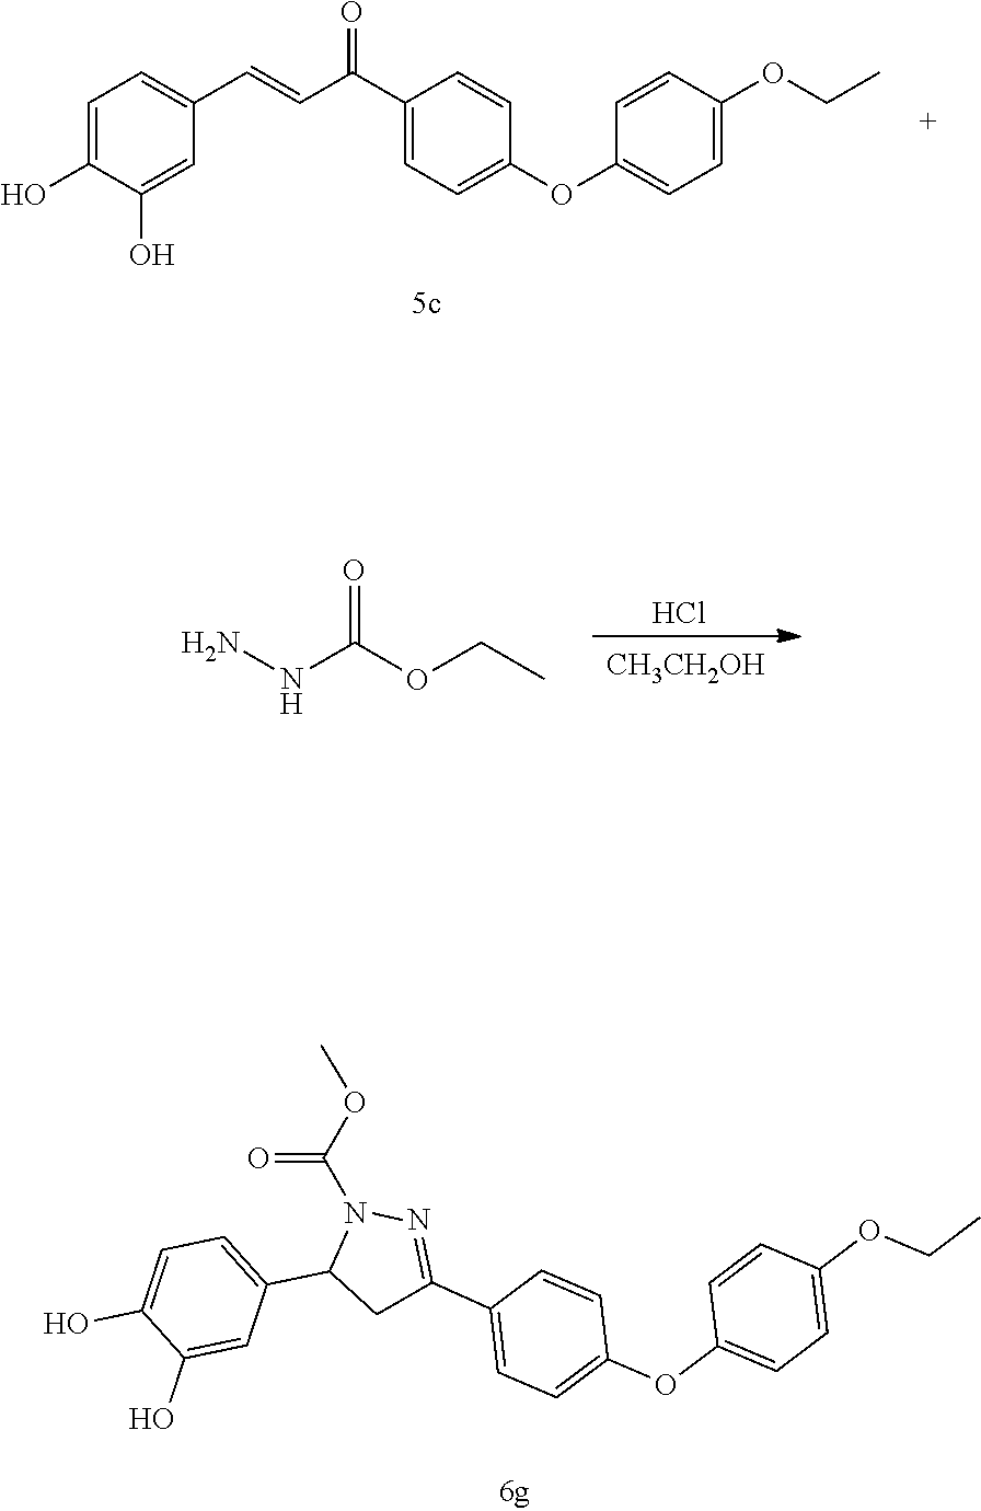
N1=C(C2=CC=C(OC3=CC=C(OCC)C=C3)C=C2)CC(C2=CC=C(O)C(O)=C2)N1C(OC)=O.C1=C(O)C(O)=CC(C=CC(C2=CC=C(OC3=CC=C(OCC)C=C3)C=C2)=O)=C1.NNC(OCC)=O.Cl.[CH3CH2OH]
